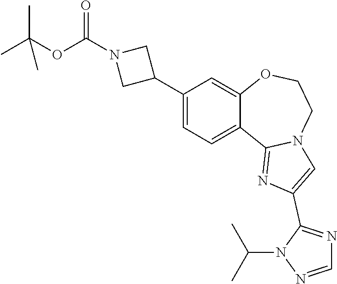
C1(C2CN(C(OC(C)(C)C)=O)C2)=CC=C2C(=C1)OCCN1C2=NC(C2=NC=NN2C(C)C)=C1
